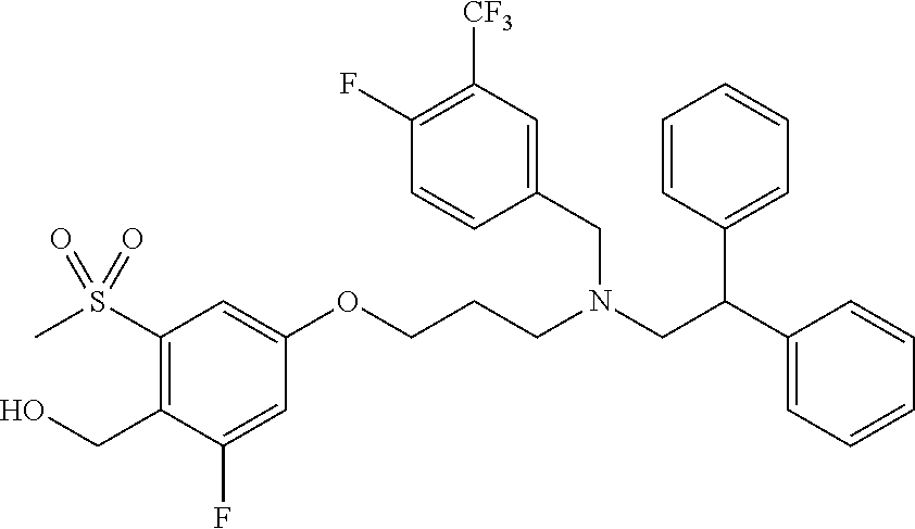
O(CCCN(CC(C1=CC=CC=C1)C1=CC=CC=C1)CC1=CC([CF3])=C(F)C=C1)C1=CC(S(C)(=O)=O)=C(CO)C(F)=C1
